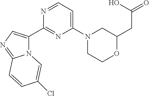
N12C(C3=NC(N4CCOC(CC(=O)O)C4)=CC=N3)=CN=C1C=CC(Cl)=C2
